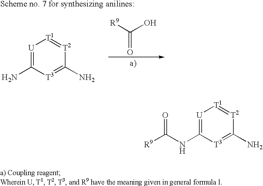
[R9]C(O)=O.[U]1=C(N)[T3]=C(N)[T2]=[T1]1.[U]1=C(NC([R9])=O)[T3]=C(N)[T2]=[T1]1
